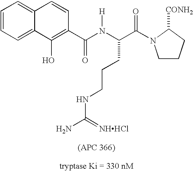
C1=CC=C2C(=C1)C=CC(C(N(C(C(N1CCCC1[CONH2])=O)CCCNC(N)=[NHHCl])[H])=O)=C2O
